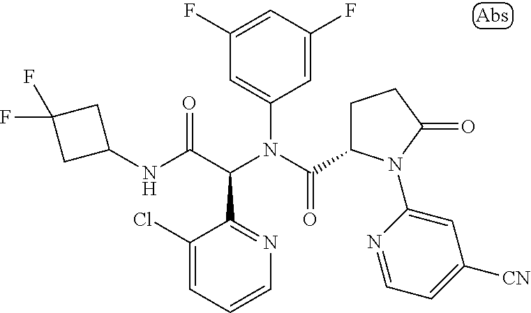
C1=CC=C(Cl)C(C(C(NC2CC(F)(F)C2)=O)N(C(=O)C2CCC(=O)N2C2=CC([CN])=CC=N2)C2=CC(F)=CC(F)=C2)=N1
